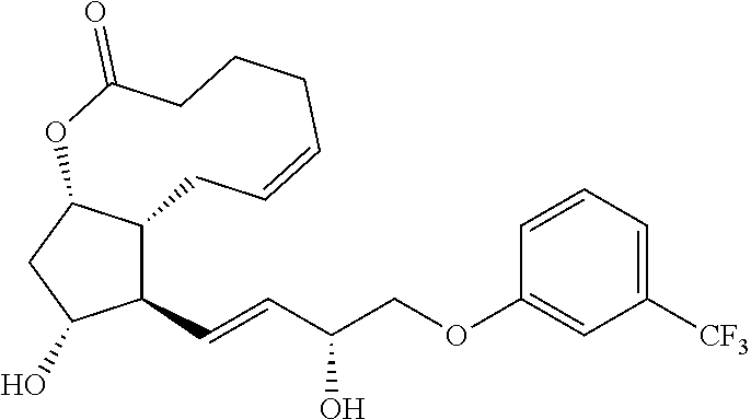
C1(C=CC(COC2=CC([CF3])=CC=C2)O)C2C(CC1O)OC(=O)CCCC=CC2
